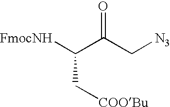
[FmocNH]C(C(C[N3])=O)C[COOBu]
